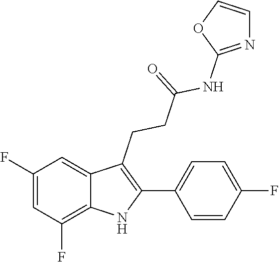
O1C(NC(CCC2=C(C3=CC=C(F)C=C3)NC3=C(F)C=C(F)C=C23)=O)=NC=C1
